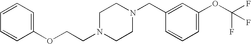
C1=CC=C(OCCN2CCN(CC3=CC(OC(F)(F)F)=CC=C3)CC2)C=C1
